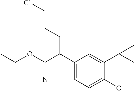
C1(C(C(OCC)=N)CCCCl)=CC=C(OC)C(C(C)(C)C)=C1
